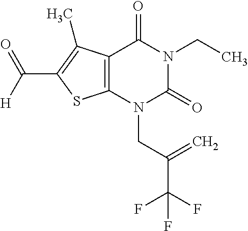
C12=C(N(CC(C(F)(F)F)=C)C(=O)N(CC)C1=O)SC(C([H])=O)=C2C
